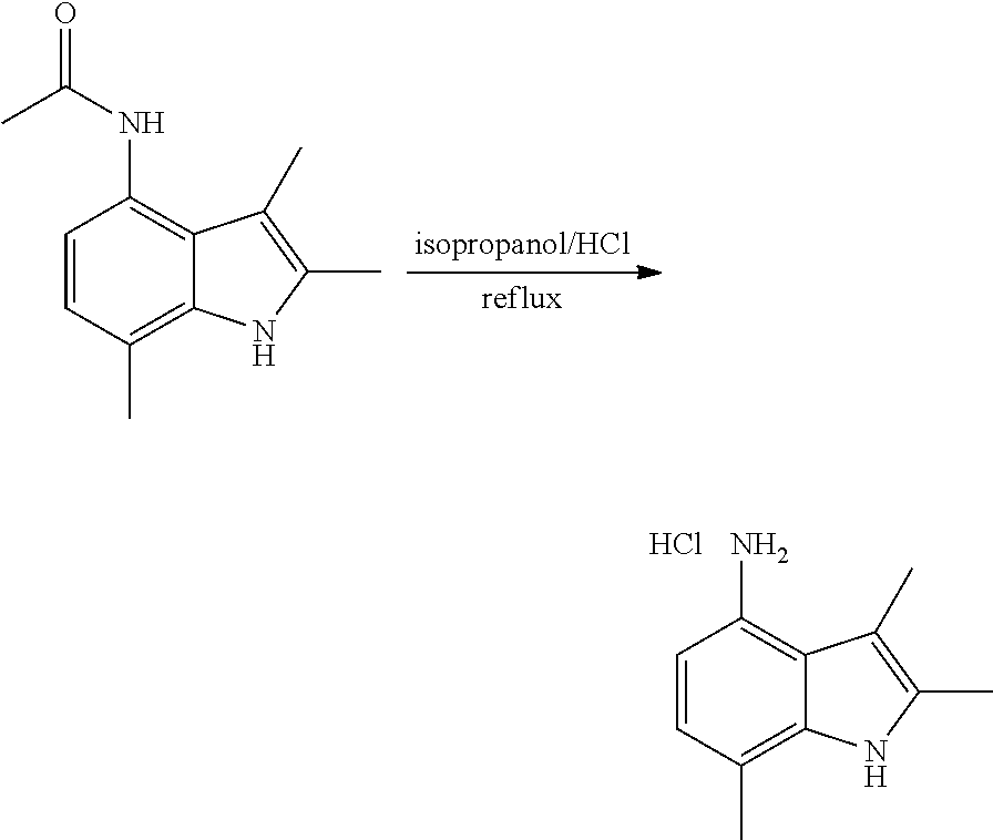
C1=CC(C)=C2C(=C1NC(=O)C)C(C)=C(C)N2.C1=CC(C)=C2C(=C1N)C(C)=C(C)N2.Cl
